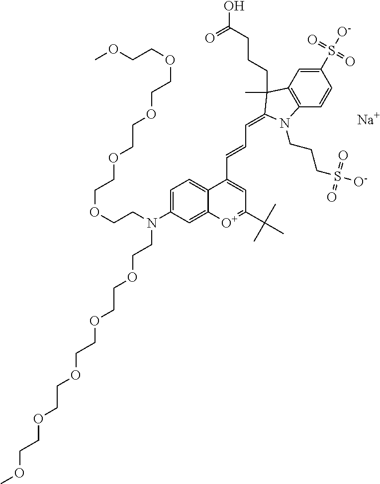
[Na].C1=C(N(CCOCCOCCOCCOCCOC)CCOCCOCCOCCOCCOC)C=C2C(=C1)C(C=CC=C1C(C)(CCCC(=O)O)C3=C(C=CC(S(=O)(=O)[O-])=C3)N1CCCS([O-])(=O)=O)=CC(C(C)(C)C)=[O+]2
